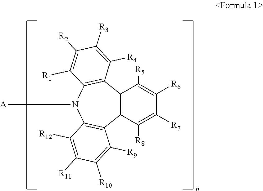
C12=C(C([R8])=C([R7])C([R6])=C1[R5])C1=C(N([A])C3=C2C([R4])=C([R3])C([R2])=C3[R1])C([R12])=C([R11])C([R10])=C1[R9]
